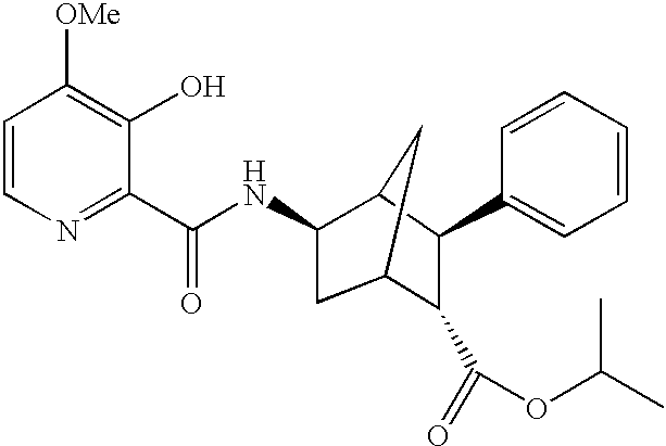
C1=CN=C(C(NC2C3C(C4=CC=CC=C4)C(C(=O)OC(C)C)C(C3)C2)=O)C(O)=C1[OMe]
